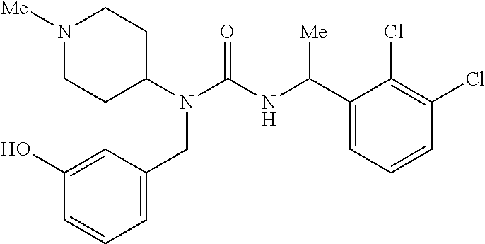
N1([Me])CCC(N(C(=O)NC(C2=CC=CC(Cl)=C2Cl)[Me])CC2=CC=CC(O)=C2)CC1
